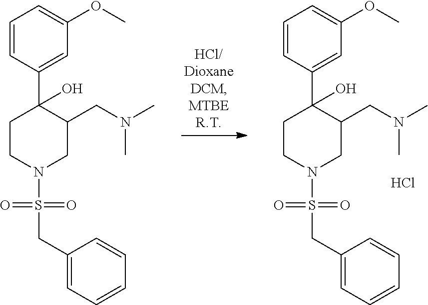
C1CN(S(CC2=CC=CC=C2)(=O)=O)CC(CN(C)C)C1(C1=CC(OC)=CC=C1)O.Cl.C1CN(S(CC2=CC=CC=C2)(=O)=O)CC(CN(C)C)C1(C1=CC(OC)=CC=C1)O
